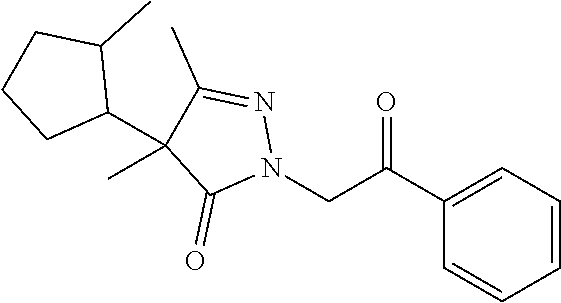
C1=CC=C(C(CN2N=C(C)C(C)(C3C(C)CCC3)C2=O)=O)C=C1
